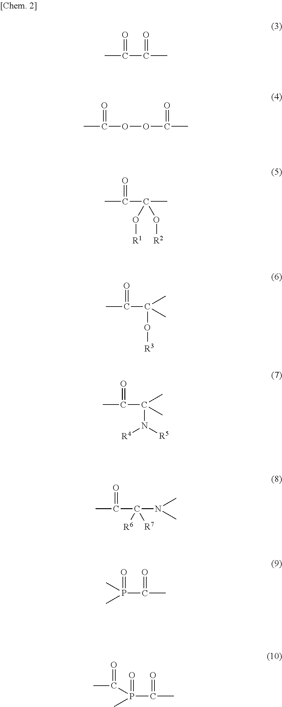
CC(C(C)=O)=O.CC(OOC(=O)C)=O.CC(C(C)(O[R1])O[R2])=O.CC(C(C)(C)O[R3])=O.CC(C(C)(C)N([R5])[R4])=O.CC(C(N(C)C)([R6])[R7])=O.CP(C(C)=O)(=O)C.C(P(C(C)=O)(=O)C)(C)=O
